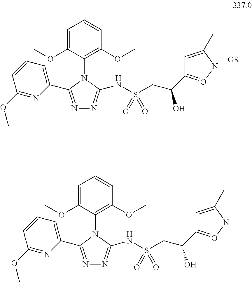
C1=CC=C(C2=NN=C(NS(CC(O)C3=ONC(C)=C3)(=O)=O)N2C2=C(OC)C=CC=C2OC)N=C1OC.C1=CC=C(C2=NN=C(NS(CC(O)C3=ONC(C)=C3)(=O)=O)N2C2=C(OC)C=CC=C2OC)N=C1OC
